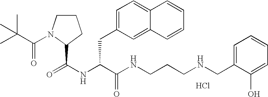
Cl.N(C(C(NCCCNCC1=CC=CC=C1O)=O)CC1=CC=C2C(=C1)C=CC=C2)C(=O)C1N(C(=O)C(C)(C)C)CCC1
